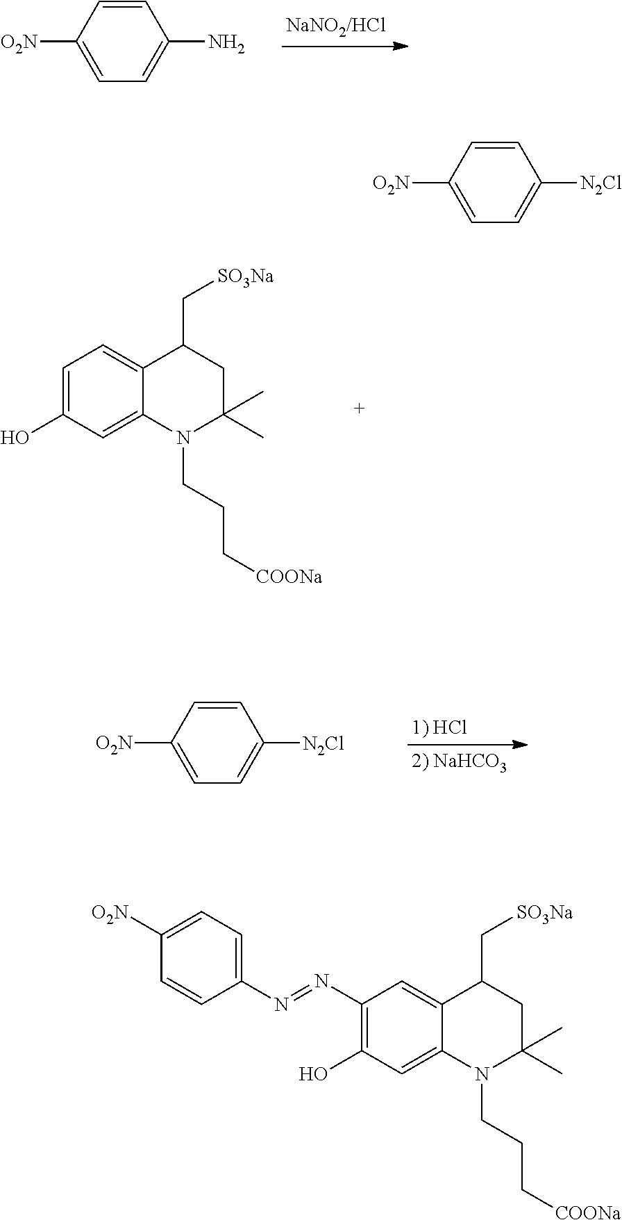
C1([O2N])=CC=C(N)C=C1.C1=C(O)C=C2C(=C1)C(C[SO3Na])CC(C)(C)N2CCC[COONa].C1([O2N])=CC=C([N2Cl])C=C1.C1([O2N])=CC=C([N2Cl])C=C1.C1(N=NC2=CC=C([O2N])C=C2)=C(O)C=C2C(=C1)C(C[SO3Na])CC(C)(C)N2CCC[COONa]
